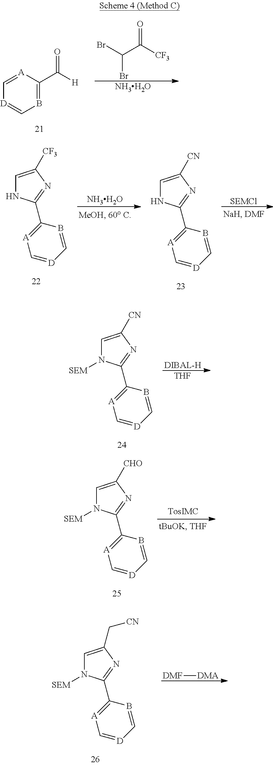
B1=C(C([H])=O)[A]=C[D]=C1.C(C(=O)[CF3])(Br)Br.[NH3H2O].C1=C([CF3])N=C(C2=[A]C=[D]C=B2)N1.[NH3H2O].C1=C([CN])N=C(C2=[A]C=[D]C=B2)N1.[SEMCl].C1=C([CN])N=C(C2=[A]C=[D]C=B2)N1[SEM].[DIBAL-H].[THF].C1=C([CHO])N=C(C2=[A]C=[D]C=B2)N1[SEM].C1=C(C[CN])N=C(C2=[A]C=[D]C=B2)N1[SEM].[DMF][DMA]
